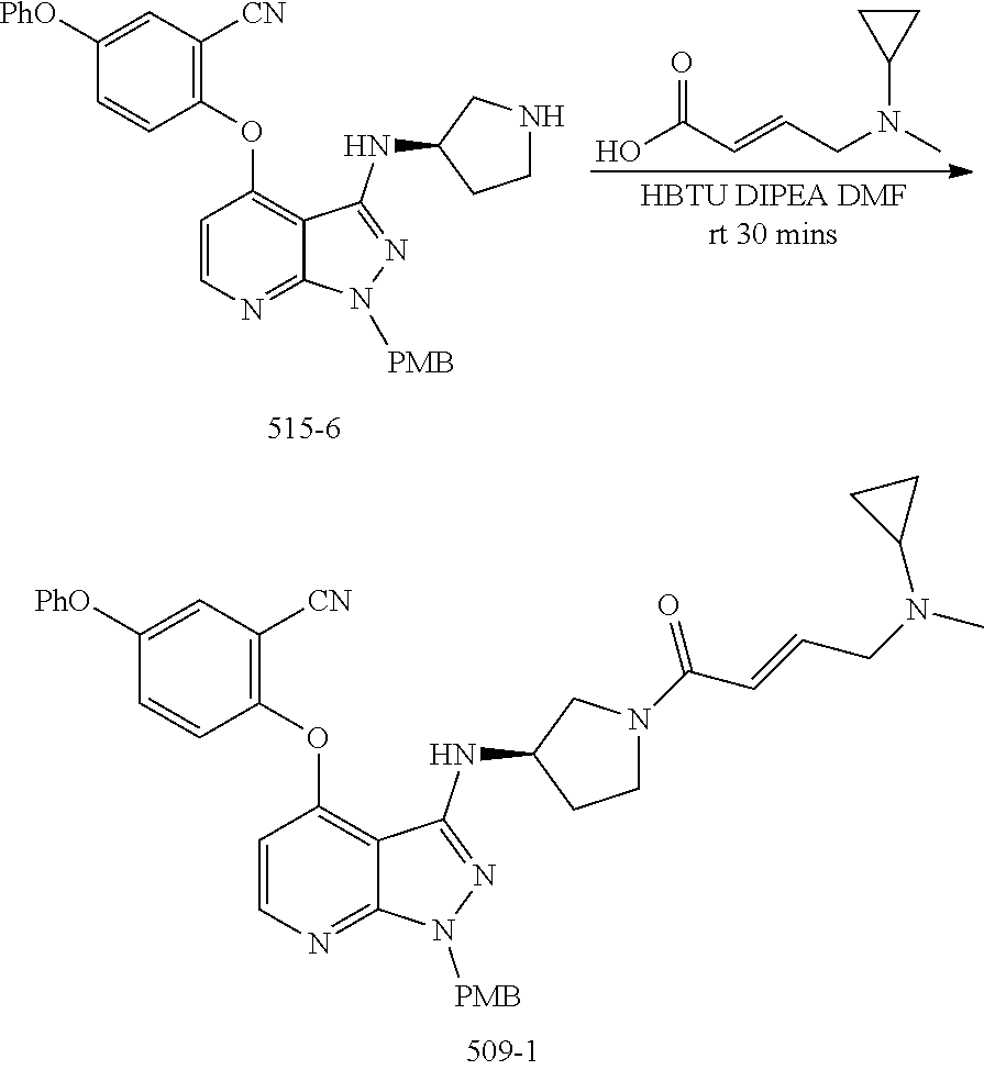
C1([PhO])=CC([CN])=C(OC2=C3C(=NC=C2)N([PMB])N=C3NC2CN(C(C=CCN(C)C3CC3)=O)CC2)C=C1.C1([PhO])=CC([CN])=C(OC2=C3C(=NC=C2)N([PMB])N=C3NC2CNCC2)C=C1.OC(=O)C=CCN(C)C1CC1
